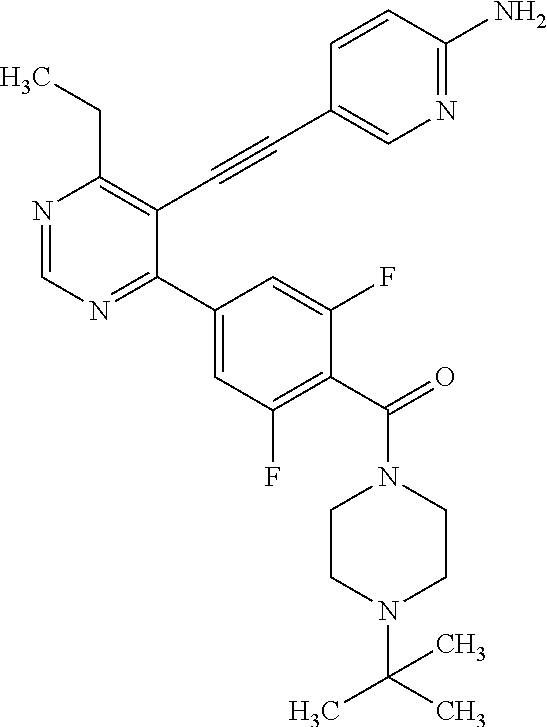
N1=CN=C(C2=CC(F)=C(C(=O)N3CCN(C(C)(C)C)CC3)C(F)=C2)C(C#CC2=CN=C(N)C=C2)=C1CC
